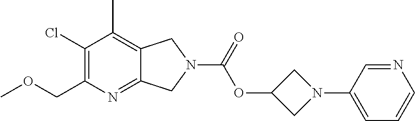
C1(Cl)=C(COC)N=C2C(=C1C)CN(C(=O)OC1CN(C3=CC=CN=C3)C1)C2
